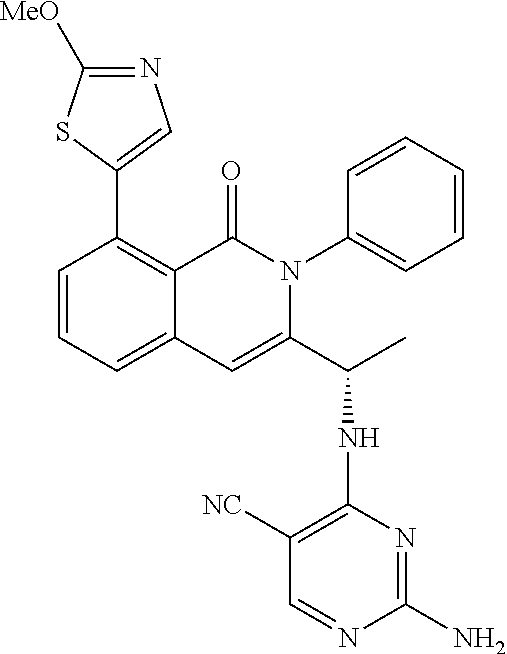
C1(C2=CN=C([MeO])S2)=C2C(=CC=C1)C=C(C(C)NC1=C([NC])C=NC(N)=N1)N(C1=CC=CC=C1)C2=O
